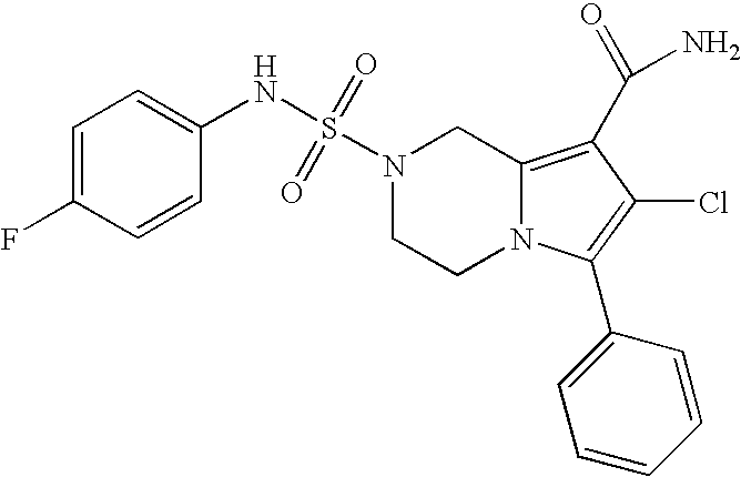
S(N1CCN2C(=C(C(=O)N)C(Cl)=C2C2=CC=CC=C2)C1)(NC1=CC=C(F)C=C1)(=O)=O
